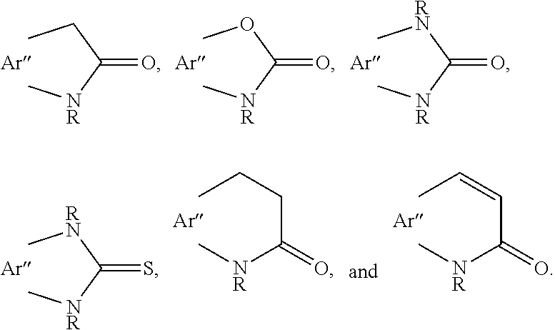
CCC([NR]C)=O.COC([NR]C)=O.C[RN]C([NR]C)=O.CCCC([NR]C)=O.CC=CC([NR]C)=O.C[RN]C([NR]C)=S
